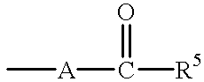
C[A]C([R5])=O
